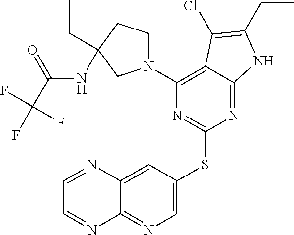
C1=NC2=CC(SC3=NC(N4CCC(CC)(NC(C(F)(F)F)=O)C4)=C4C(=N3)NC(CC)=C4Cl)=CN=C2N=C1
